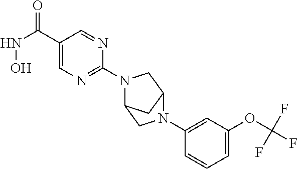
C1(C(=O)NO)=CN=C(N2CC3CC2CN3C2=CC(OC(F)(F)F)=CC=C2)N=C1
